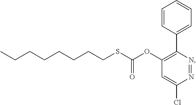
C1=CC(C2=C(OC(SCCCCCCCC)=O)C=C(Cl)N=N2)=CC=C1
